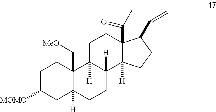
C1C([MOMO])CC2([H])C(C[MeO])(C1)C1([H])C([H])(CC2)C2([H])C(C(=O)C)(CC1)C(C=C)CC2
